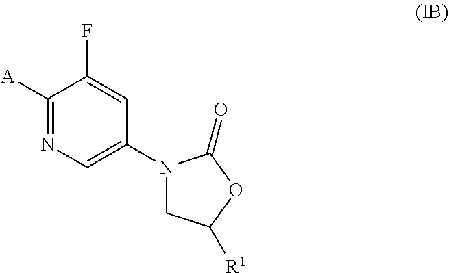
C1([A])=NC=C(N2CC([R1])OC2=O)C=C1F
